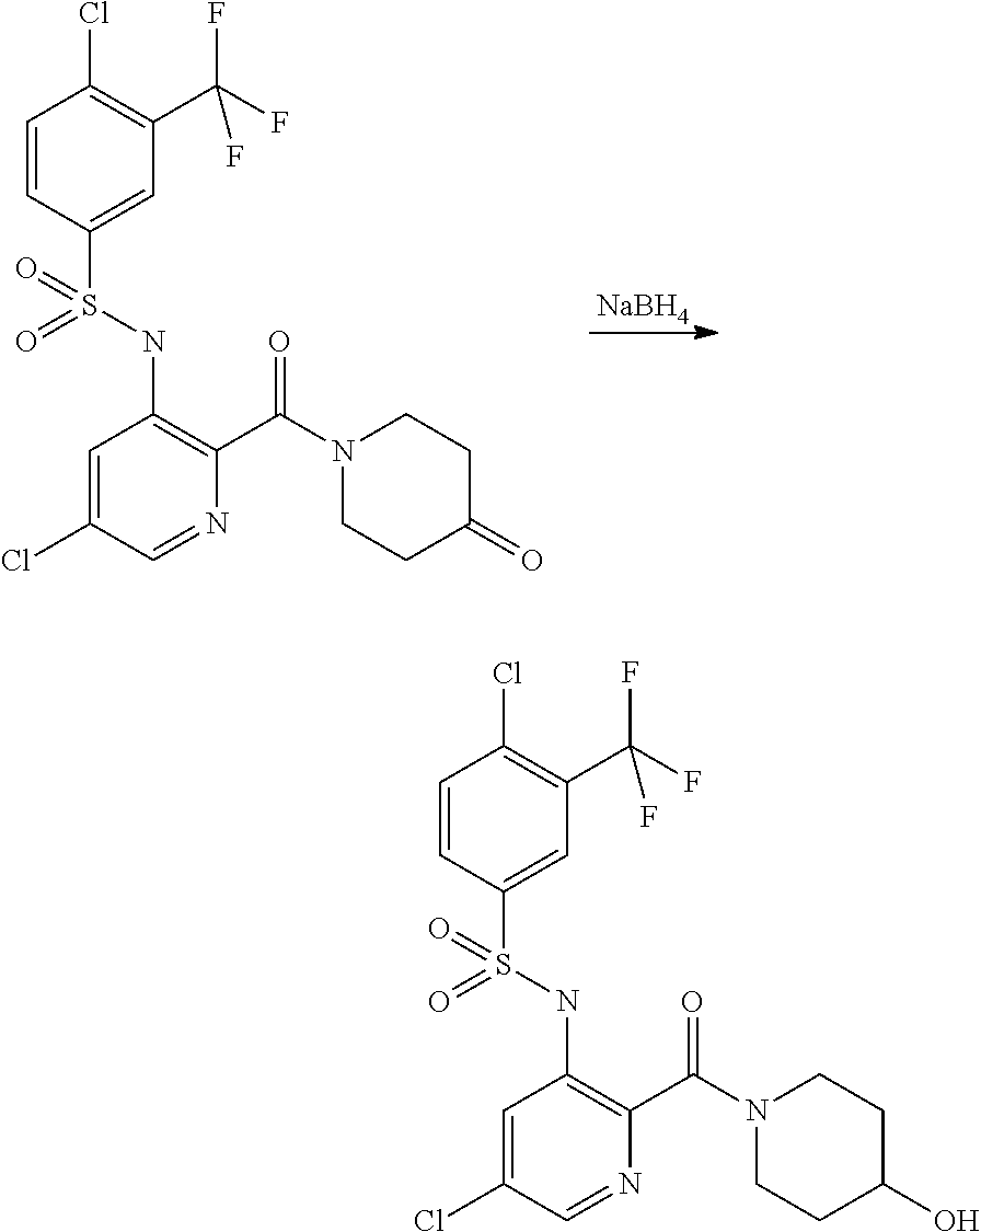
C1(S(NC2=C(C(N3CCC(=O)CC3)=O)N=CC(Cl)=C2)(=O)=O)=CC(C(F)(F)F)=C(Cl)C=C1.[NaBH4].C1(S(NC2=C(C(N3CCC(O)CC3)=O)N=CC(Cl)=C2)(=O)=O)=CC(C(F)(F)F)=C(Cl)C=C1
